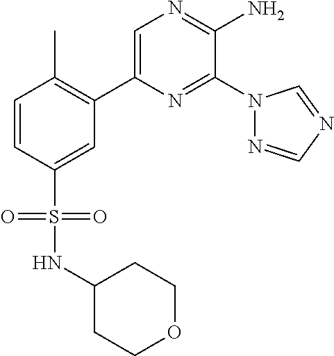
C1(C2=C(C)C=CC(S(=O)(=O)NC3CCOCC3)=C2)=CN=C(N)C(N2N=CN=C2)=N1
